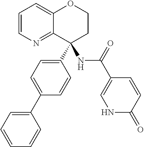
C1=CN=C2C(=C1)OCCC2(C1=CC=C(C2=CC=CC=C2)C=C1)NC(C1=CNC(=O)C=C1)=O
